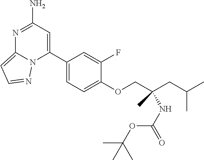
C1(C2=CC(N)=NC3=CC=NN23)=CC=C(OCC(CC(C)C)(NC(=O)OC(C)(C)C)C)C(F)=C1
